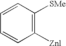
C1=CC([SMe])=C([Znl])C=C1
